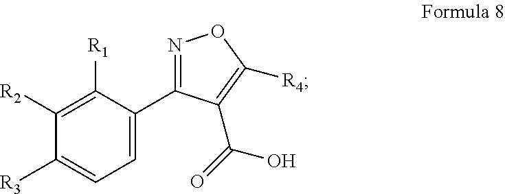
C1([R1])=C([R2])C([R3])=CC=C1C1=NOC([R4])=C1C(O)=O
